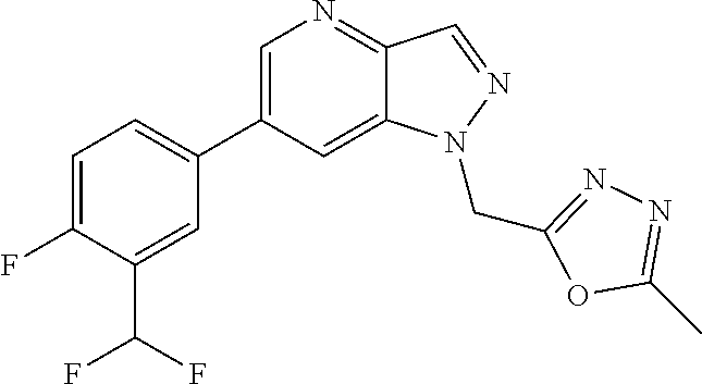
C1(C2=CC=C(F)C(C(F)F)=C2)=CN=C2C(=C1)N(CC1=NN=C(C)O1)N=C2
